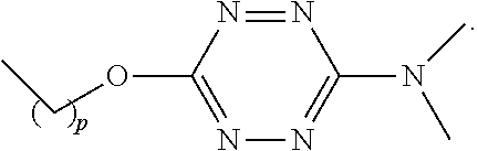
N1=NC(OCC)=NN=C1N(C)C
